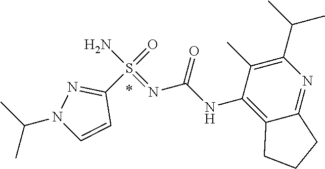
C1(S(=O)(N)=NC(NC2=C3C(=NC(C(C)C)=C2C)CCC3)=O)=NN(C(C)C)C=C1
